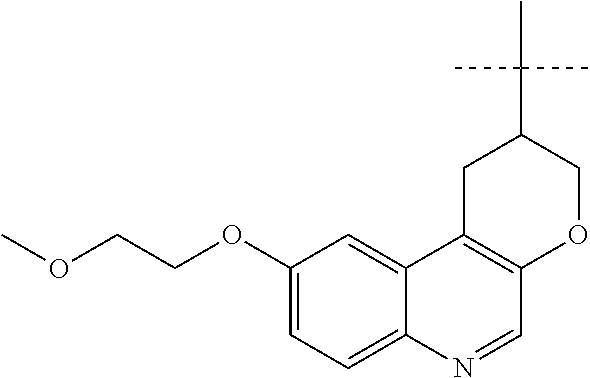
C1(OCCOC)=CC=C2C(=C1)C1=C(C=N2)OCC(C(C)(C)C)C1
